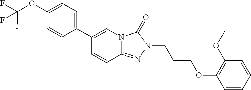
C1(C2=CN3C(=NN(CCCOC4=C(OC)C=CC=C4)C3=O)C=C2)=CC=C(OC(F)(F)F)C=C1
